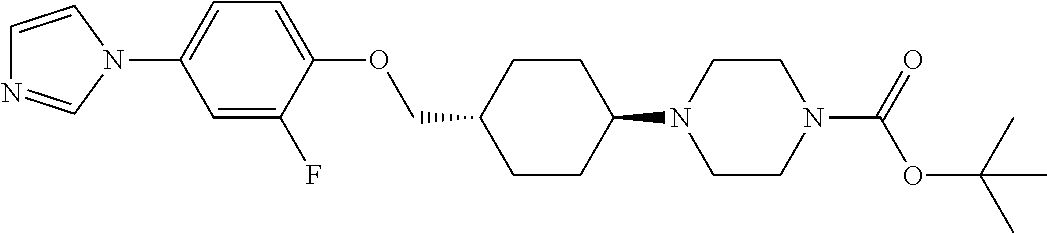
C1CC(N2CCN(C(OC(C)(C)C)=O)CC2)CCC1COC1=CC=C(N2C=CN=C2)C=C1F
